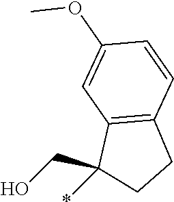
C12=C(C=CC(OC)=C1)CCC2(CO)*
